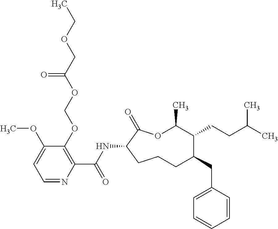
C1CC(NC(C2=C(OCOC(COCC)=O)C(OC)=CC=N2)=O)C(=O)OC(C)C(CCC(C)C)C(CC2=CC=CC=C2)C1
